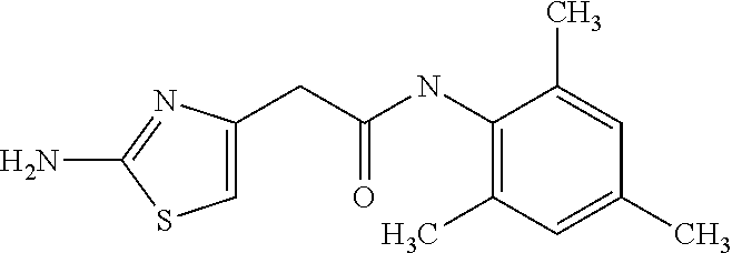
C1(C)=C(NC(CC2=CSC(N)=N2)=O)C(C)=CC(C)=C1
